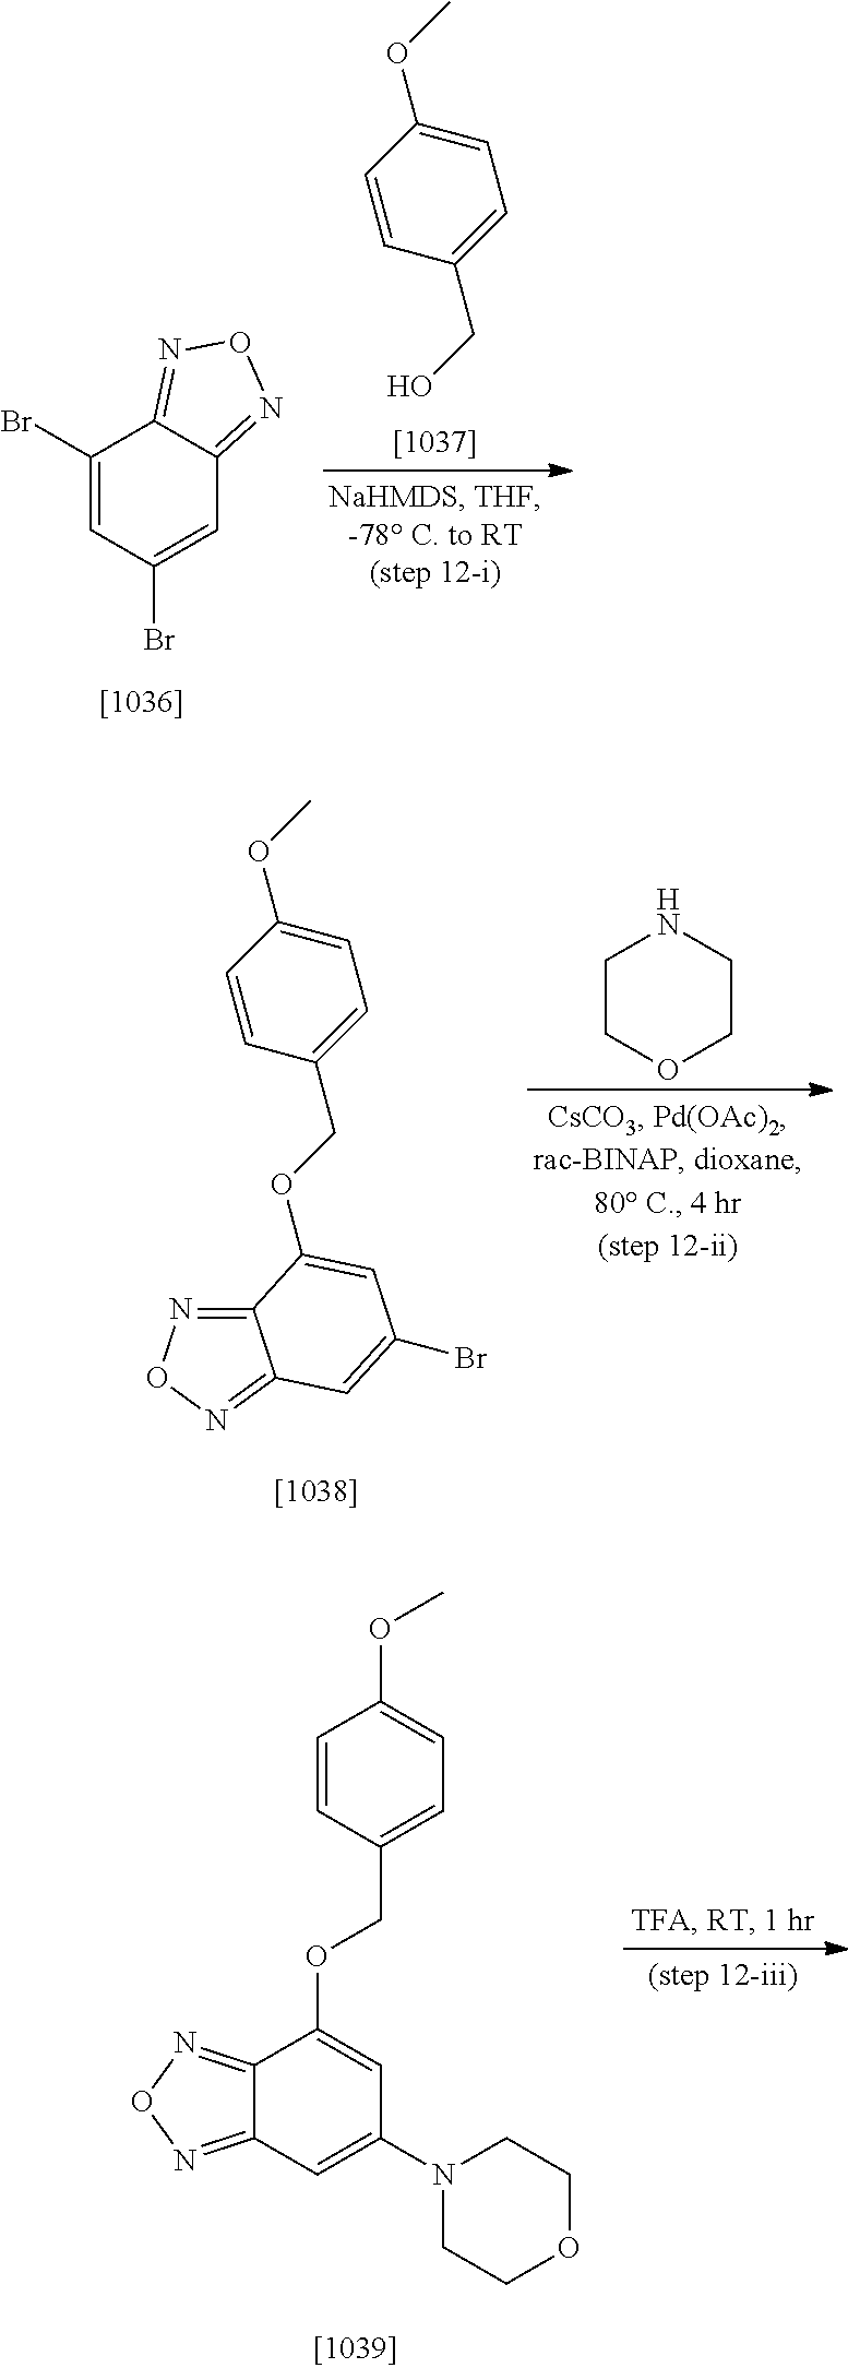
C1(Br)=CC(Br)=CC2=NON=C12.C1=CC(CO)=CC=C1OC.C1=CC(COC2=CC(Br)=CC3=NON=C32)=CC=C1OC.C1COCCN1.C12=NON=C1C=C(N1CCOCC1)C=C2OCC1=CC=C(OC)C=C1
